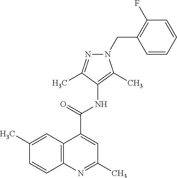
C12=C(N=C(C)C=C1C(=O)NC1=C(C)N(CC3=C(F)C=CC=C3)N=C1C)C=CC(C)=C2
